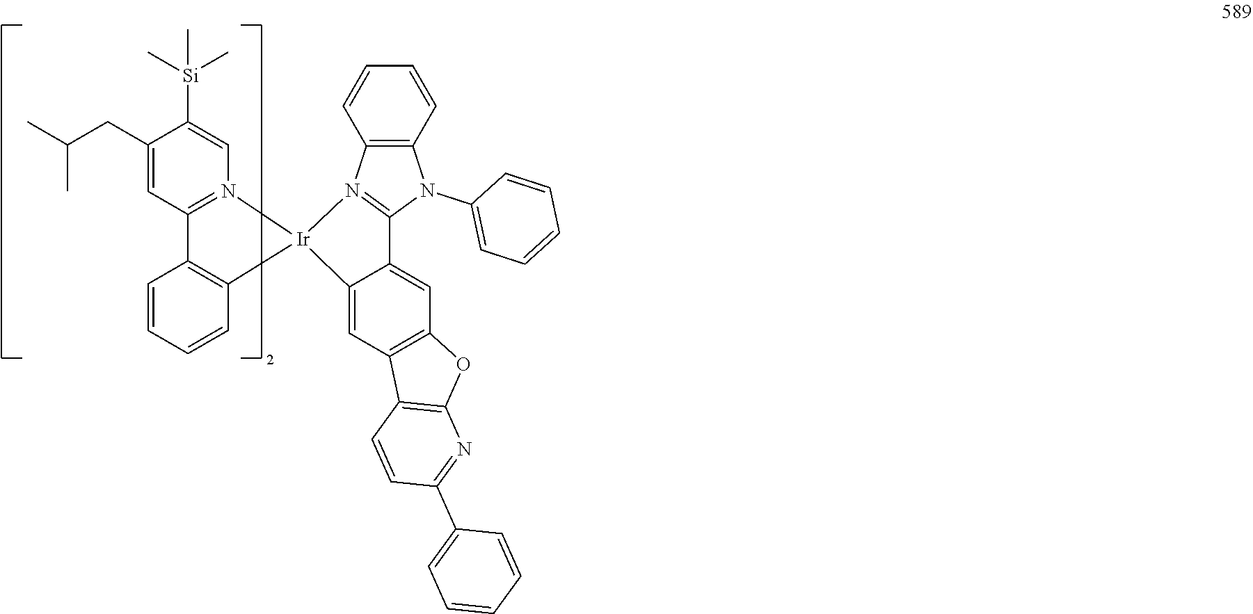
C12=N(C=C([Si](C)(C)C)C(CC(C)C)=C1)[Ir]1(C3=C2C=CC=C3)C2=CC3=C(C=C2C2=N1C1=C(N2C2=CC=CC=C2)C=CC=C1)OC1=C3C=CC(C2=CC=CC=C2)=N1
